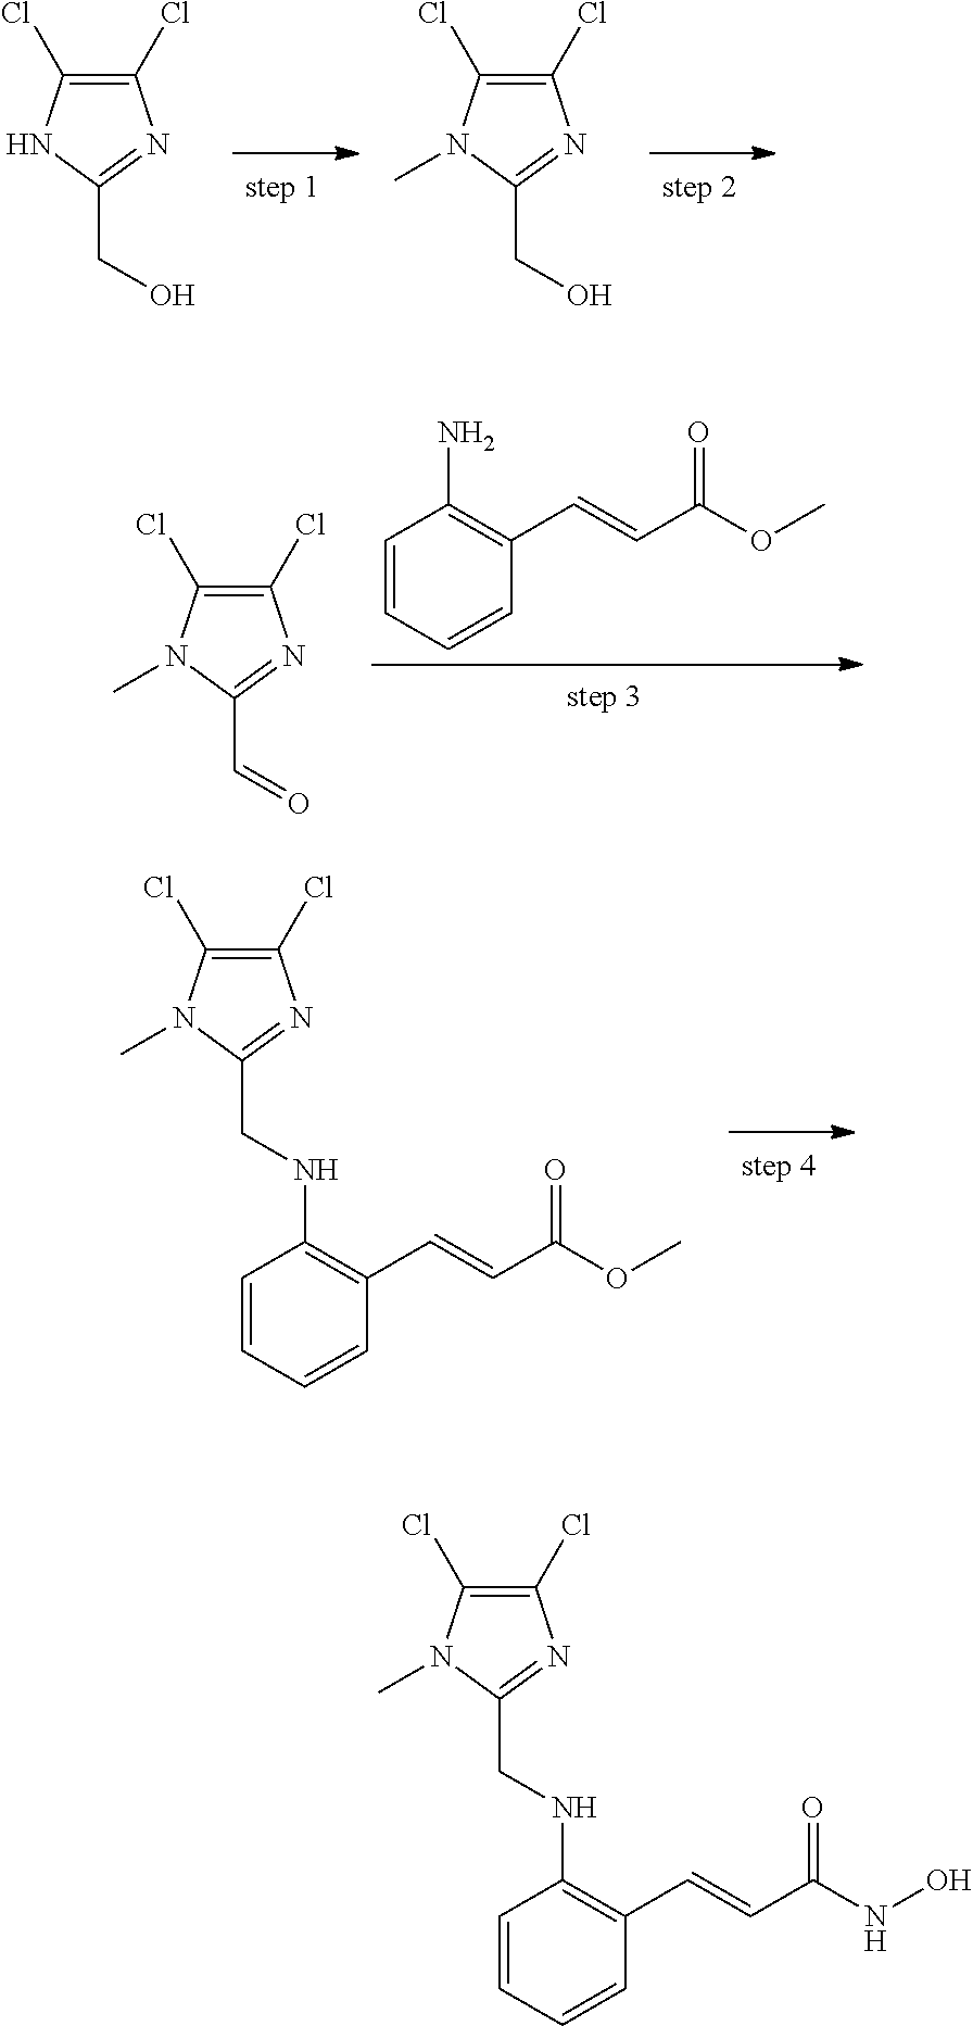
C1(Cl)=C(Cl)N(C)C(CNC2=C(C=CC(OC)=O)C=CC=C2)=N1.C1(Cl)=C(Cl)N(C)C(CO)=N1.C1(Cl)=C(Cl)NC(CO)=N1.C1=CC=CC(C=CC(OC)=O)=C1N.C1(Cl)=C(Cl)N(C)C(C=O)=N1.C1(Cl)=C(Cl)N(C)C(CNC2=C(C=CC(NO)=O)C=CC=C2)=N1
